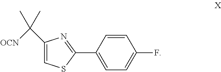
C1(C(C)(C)[OCN])=CSC(C2=CC=C(F)C=C2)=N1
